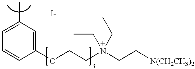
C1=C(C)C=C(OCCN(CC[N(CH2CH3)2])(CC)CC)C=C1
